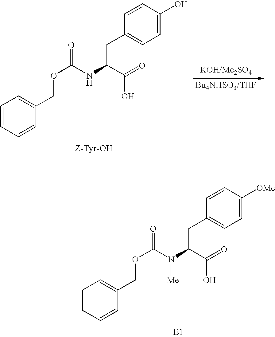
C1=CC=CC(COC(N(C(C(O)=O)CC2=CC=C([OMe])C=C2)[Me])=O)=C1.C1=CC=CC(COC(NC(C(O)=O)CC2=CC=C(O)C=C2)=O)=C1
